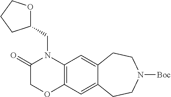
C1(CN2C(=O)COC3=C2C=C2C(=C3)CCN([Boc])CC2)OCCC1
